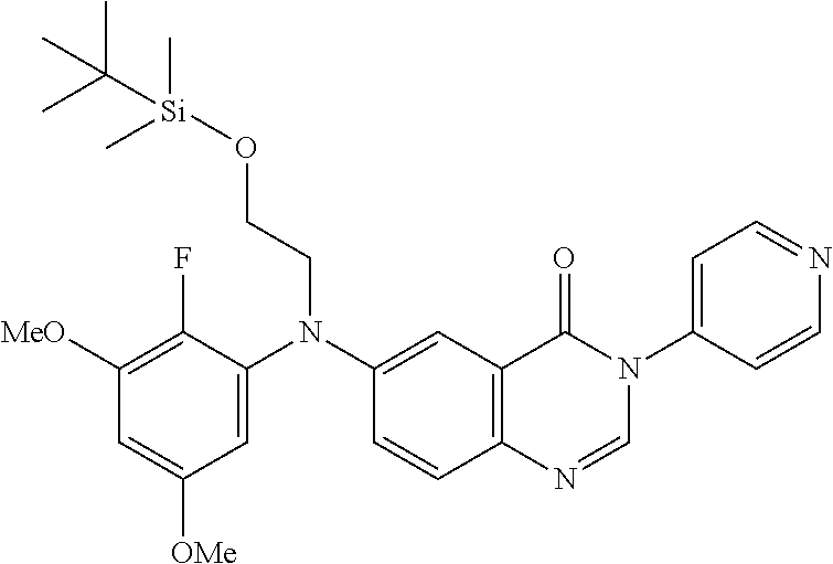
C1=C(N(C2=CC3=C(C=C2)N=CN(C2=CC=NC=C2)C3=O)CCO[Si](C(C)(C)C)(C)C)C(F)=C([MeO])C=C1[OMe]
